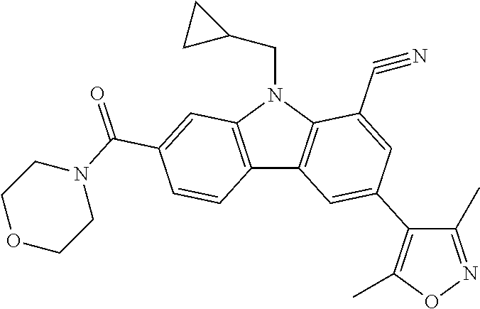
C12=C(N(CC3CC3)C3=C1C=C(C1=C(C)ON=C1C)C=C3C#N)C=C(C(N1CCOCC1)=O)C=C2
